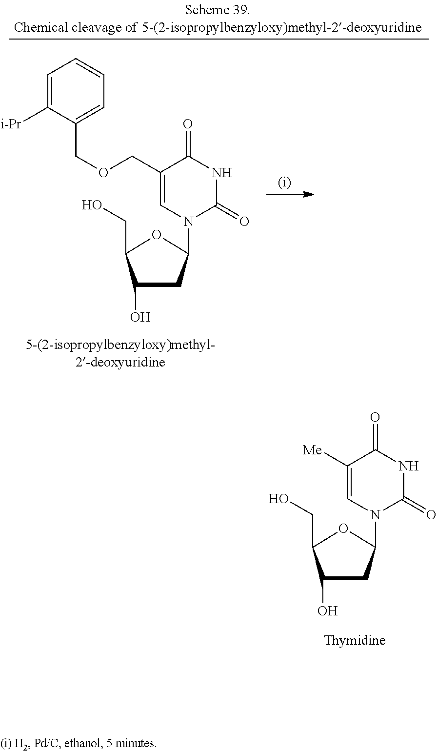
C1(O)CC(N2C=C([Me])C(=O)NC2=O)OC1CO.C1(O)CC(N2C=C(COCC3=CC=CC=C3[i-Pr])C(=O)NC2=O)OC1CO
